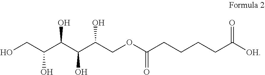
OCC(C(C(C(COC(=O)CCCCC(=O)[OH])O)O)O)O
